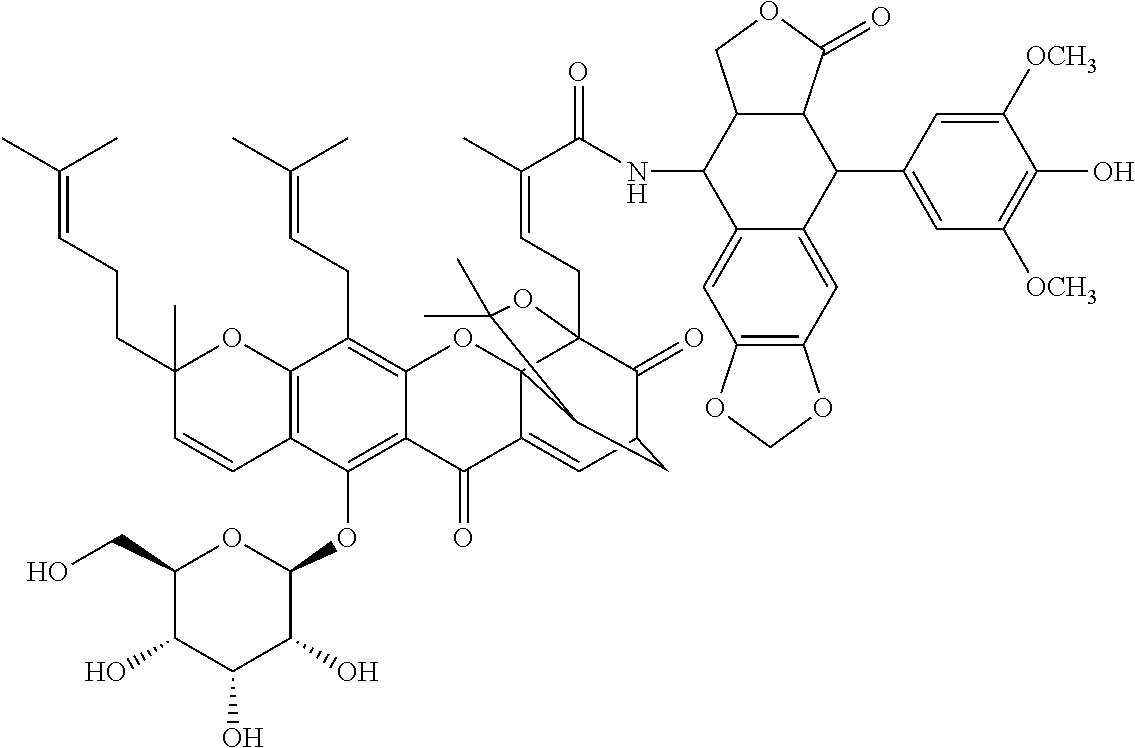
C12=C(OC3OC(CO)C(O)C(O)C3O)C3=C(C(CC=C(C)C)=C1OC14C(=CC5C(=O)C1(CC=C(C)C(=O)NC1C6=CC7=C(C=C6C(C6=CC([OCH3])=C(O)C([OCH3])=C6)C6C1COC6=O)OCO7)OC(C)(C)C4C5)C2=O)OC(C)(CCC=C(C)C)C=C3
